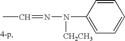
C1=CC=CC=C1N(N=CC)[CH2CH3]
